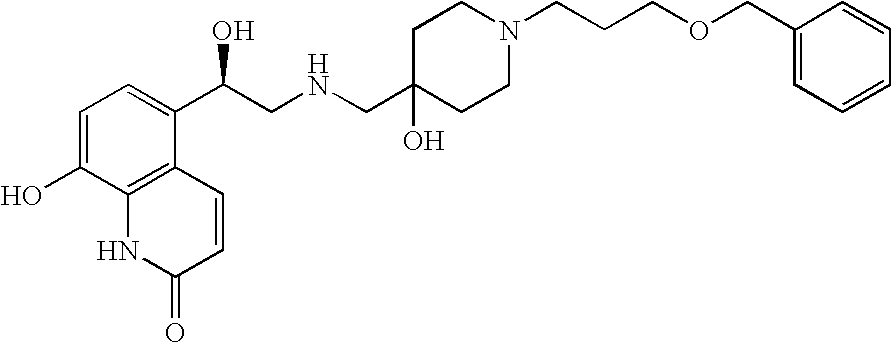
C1=C(O)C2=C(C(C(CNCC3(O)CCN(CCCOCC4=CC=CC=C4)CC3)O)=C1)C=CC(=O)N2
